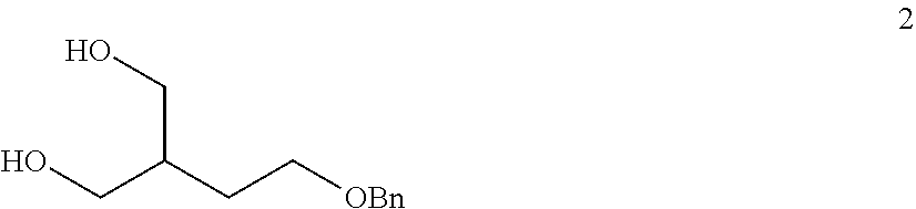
C(C(CC[OBn])CO)O
